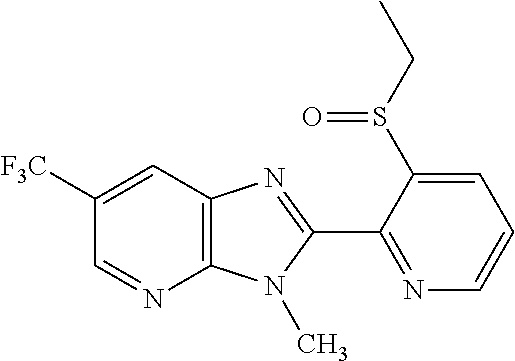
C1([F3C])=CC2=C(N=C1)N(C)C(C1=NC=CC=C1S(CC)=O)=N2
